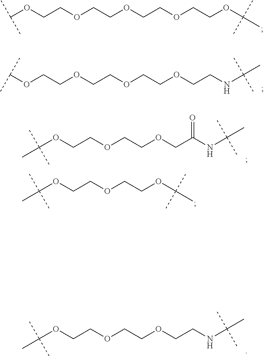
C(OCCOCCOCCOCCOC(C)(C)C)(C)C.C(OCCOCCOCCOCCNC(C)(C)C)(C)C.C(OCCOCCOCC(NC(C)(C)C)=O)(C)(C)C.C(OCCOCCOC(C)(C)C)(C)(C)C.C(OCCOCCOCCNC(C)(C)C)(C)(C)C
